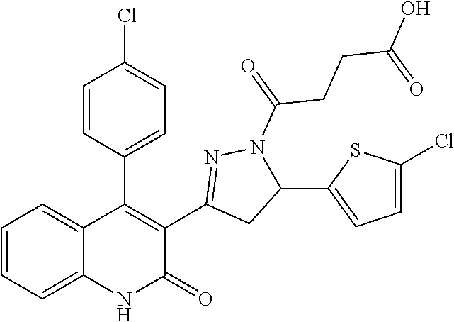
C12=CC=CC=C1C(C1=CC=C(Cl)C=C1)=C(C1=NN(C(=O)CCC(O)=O)C(C3=CC=C(Cl)S3)C1)C(=O)N2
